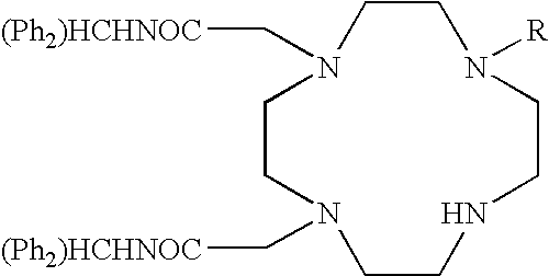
C1CN(C[(Ph2)HCHNOC])CCNCCN([R])CCN1C[(Ph2)HCHNOC]
